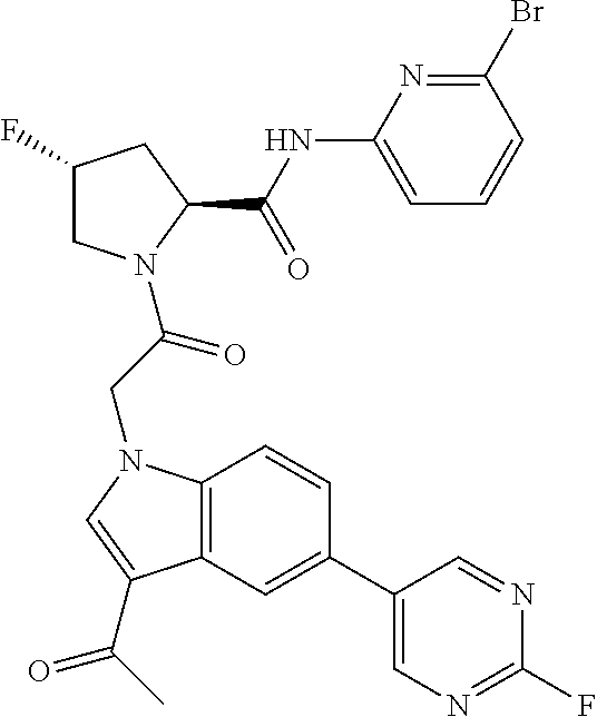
C12=C(C=C(C3=CN=C(F)N=C3)C=C1)C(C(C)=O)=CN2CC(N1CC(F)CC1C(NC1=CC=CC(Br)=N1)=O)=O
